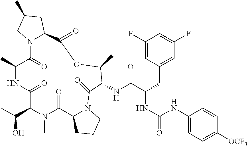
C1(F)=CC(CC(NC(=O)NC2=CC=C([OCF3])C=C2)C(NC2C(=O)N3C(CCC3)C(=O)N(C)C(C(O)C)C(=O)NC(C)C(=O)N3C(CC(C)C3)C(=O)OC2C)=O)=CC(F)=C1
